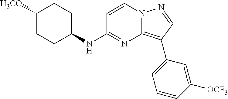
C1=CN2C(=C(C3=CC=CC([OCF3])=C3)C=N2)N=C1NC1CCC([H3CO])CC1
